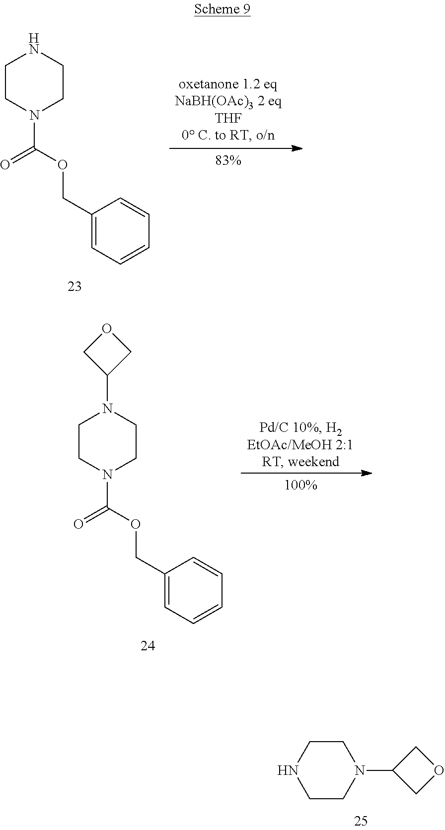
C1(N2CCNCC2)COC1.C1(COC(N2CCNCC2)=O)=CC=CC=C1.C1(COC(N2CCN(C3COC3)CC2)=O)=CC=CC=C1
